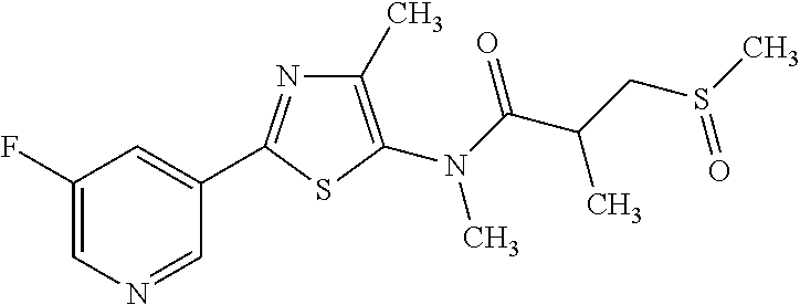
C1=C(F)C=C(C2=NC(C)=C(N(C)C(C(CS(C)=O)C)=O)S2)C=N1
